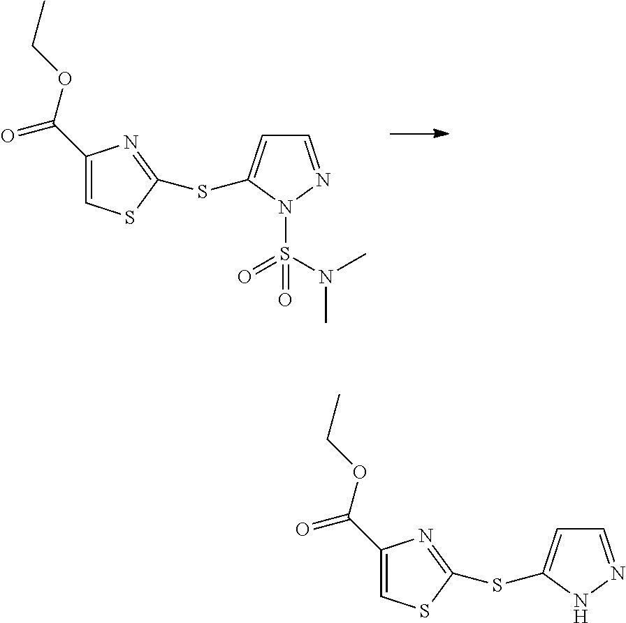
C1=C(SC2=NC(C(=O)OCC)=CS2)N(S(N(C)C)(=O)=O)N=C1.C1=C(SC2=NC(C(=O)OCC)=CS2)NN=C1
